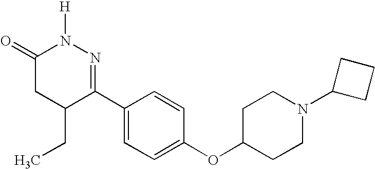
N1([H])C(=O)CC(CC)C(C2=CC=C(OC3CCN(C4CCC4)CC3)C=C2)=N1
